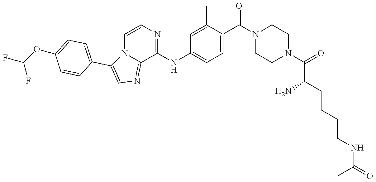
C(N1CCN(C(=O)C(CCCCNC(=O)C)N)CC1)(C1=CC=C(NC2=NC=CN3C2=NC=C3C2=CC=C(OC(F)F)C=C2)C=C1C)=O
